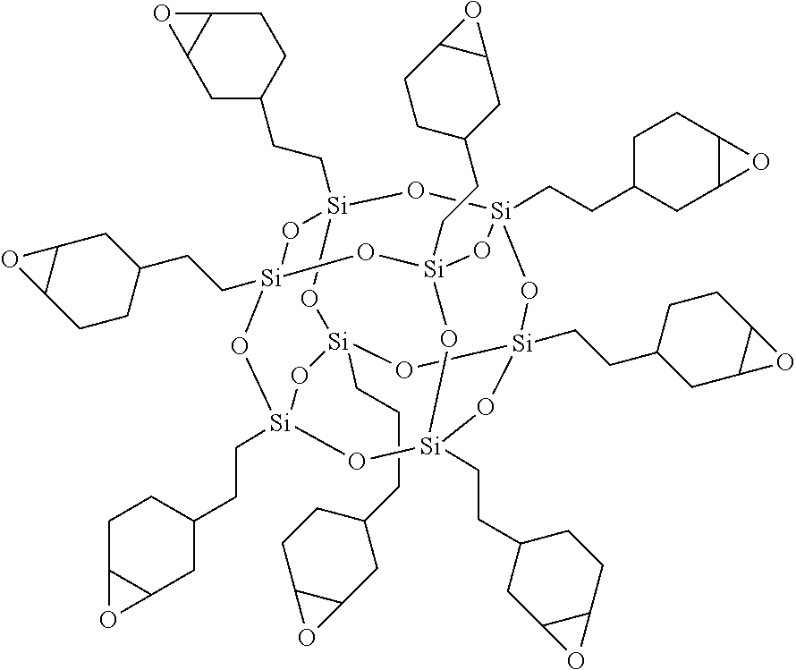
C(CC1CCC2C(C1)O2)C[Si]12O[Si]3(CCC4CCC5C(C4)O5)O[Si]4(CCC5CC6C(CC5)O6)O[Si]5(CCC6CC7C(CC6)O7)O[Si](CCC6CCC7C(C6)O7)(O3)O[Si](CCC3CCC6C(C3)O6)(O1)O[Si](CCC1CC3C(CC1)O3)(O5)O[Si](CCC1CCC3C(C1)O3)(O4)O2
